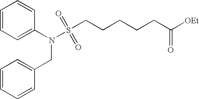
C1=CC=C(N(S(CCCCCC([OEt])=O)(=O)=O)CC2=CC=CC=C2)C=C1
